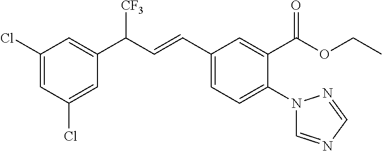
C1(Cl)=CC(C(C=CC2=CC=C(N3C=NC=N3)C(C(=O)OCC)=C2)[CF3])=CC(Cl)=C1
